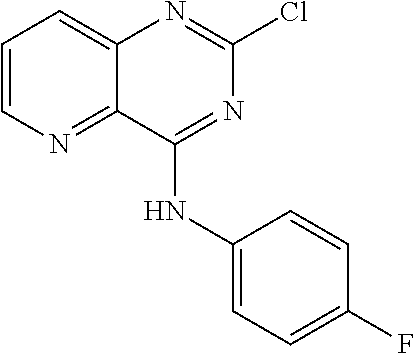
C1=CN=C2C(=C1)N=C(Cl)N=C2NC1=CC=C(F)C=C1
